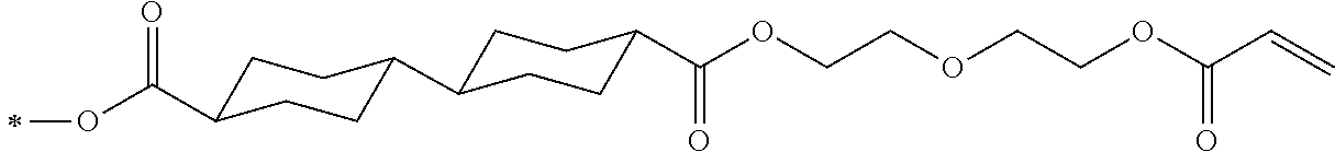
C1C(C(OC)=O)CCC(C2CCC(C(OCCOCCOC(C=C)=O)=O)CC2)C1
